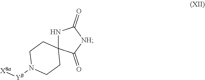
N1C(=O)[NH]C(=O)C12CCN([YB][X8a])CC2
